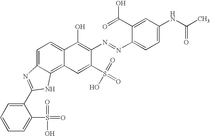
C1=C2C(=C3C(=C1)C(O)=C(N=NC1=CC=C(NC(C)=O)C=C1C(=O)O)C(S(=O)(=O)O)=C3)NC(C1=CC=CC=C1S(=O)(=O)O)=N2
